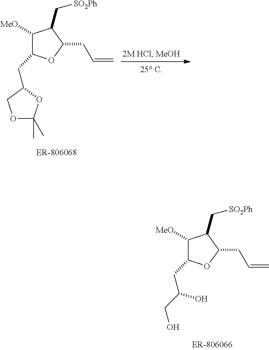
C1([MeO])C(CC2OC(C)(C)OC2)OC(CC=C)C1C[SO2Ph].C1([MeO])C(CC(CO)O)OC(CC=C)C1C[SO2Ph]
